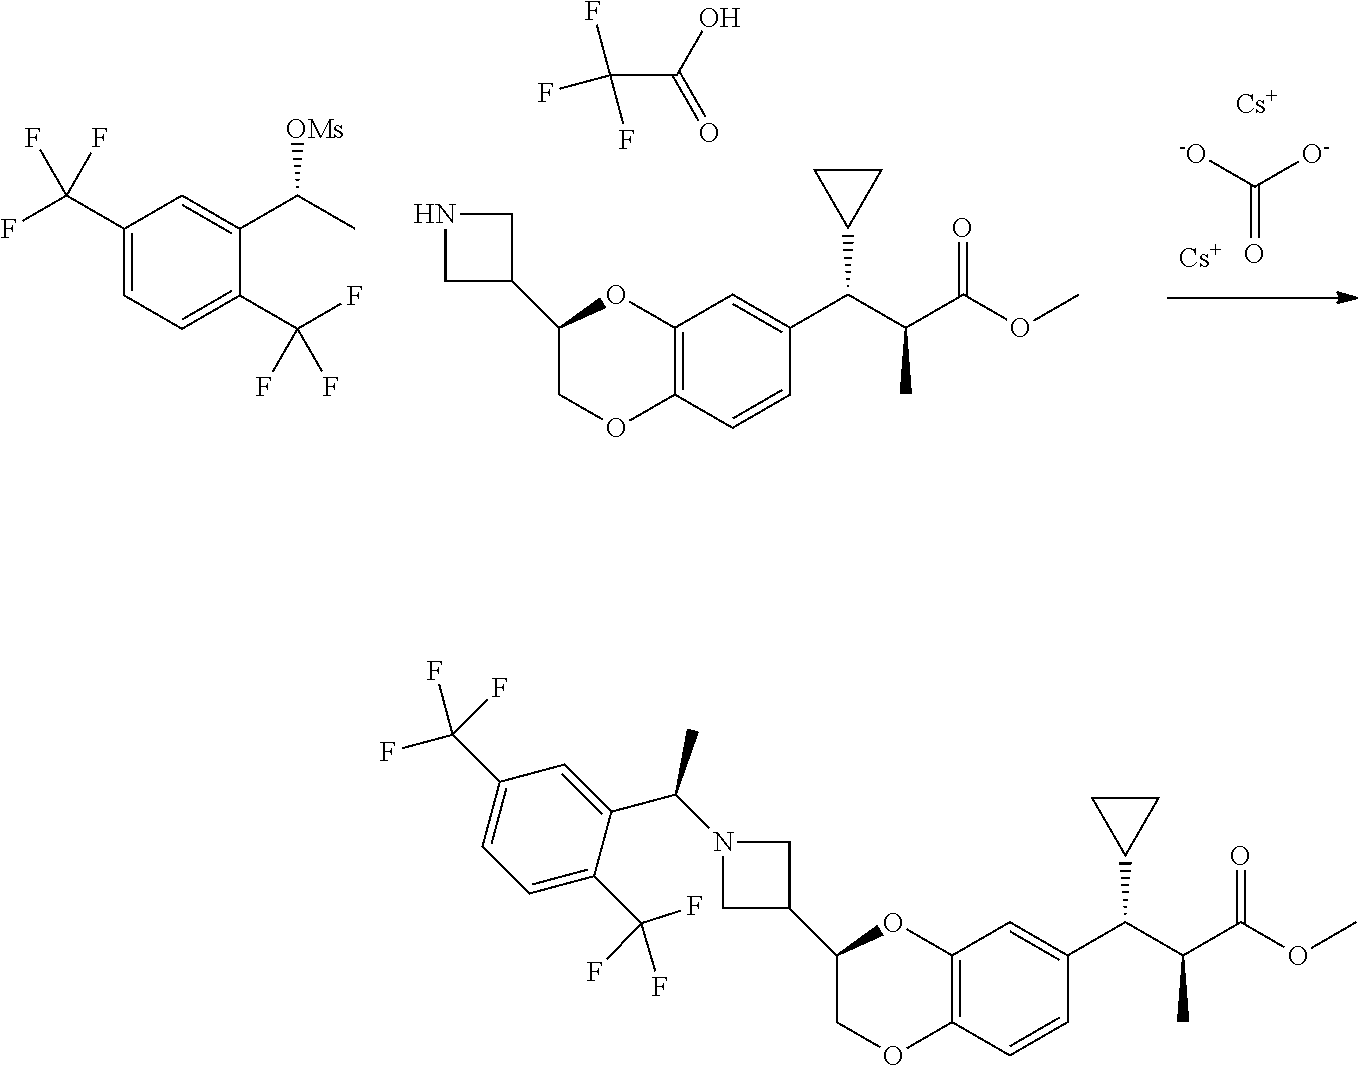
C12=C(C=CC(C(C(C(OC)=O)C)C3CC3)=C1)OCC(C1CNC1)O2.C1(C(F)(F)F)=CC=C(C(F)(F)F)C(C(C)[OMs])=C1.C(C(O)=O)(F)(F)F.C([O-])([-O])=O.[Cs].[Cs].C12=C(C=CC(C(C(C(OC)=O)C)C3CC3)=C1)OCC(C1CN(C(C3=CC(C(F)(F)F)=CC=C3C(F)(F)F)C)C1)O2
